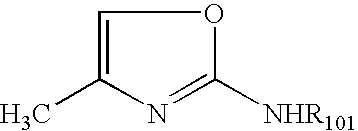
C1=C(C)N=C([NHR101])O1
